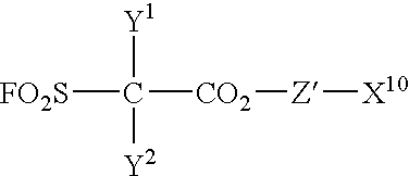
[FO2S]C([Y1])([Y2])[CO2][Z][X10]
